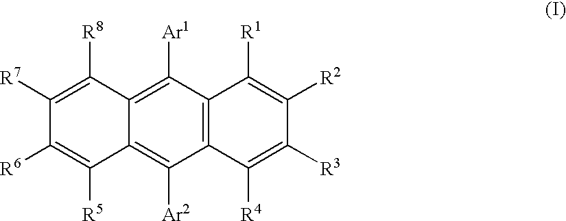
C1([Ar1])=C2C(=C([Ar2])C3=C1C([R1])=C([R2])C([R3])=C3[R4])C([R5])=C([R6])C([R7])=C2[R8]
